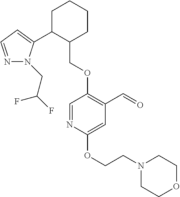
C1C(C2=CC=NN2CC(F)F)C(COC2=C(C=O)C=C(OCCN3CCOCC3)N=C2)CCC1
